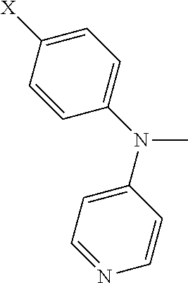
C1=CC([X])=CC=C1N(C)C1=CC=NC=C1
